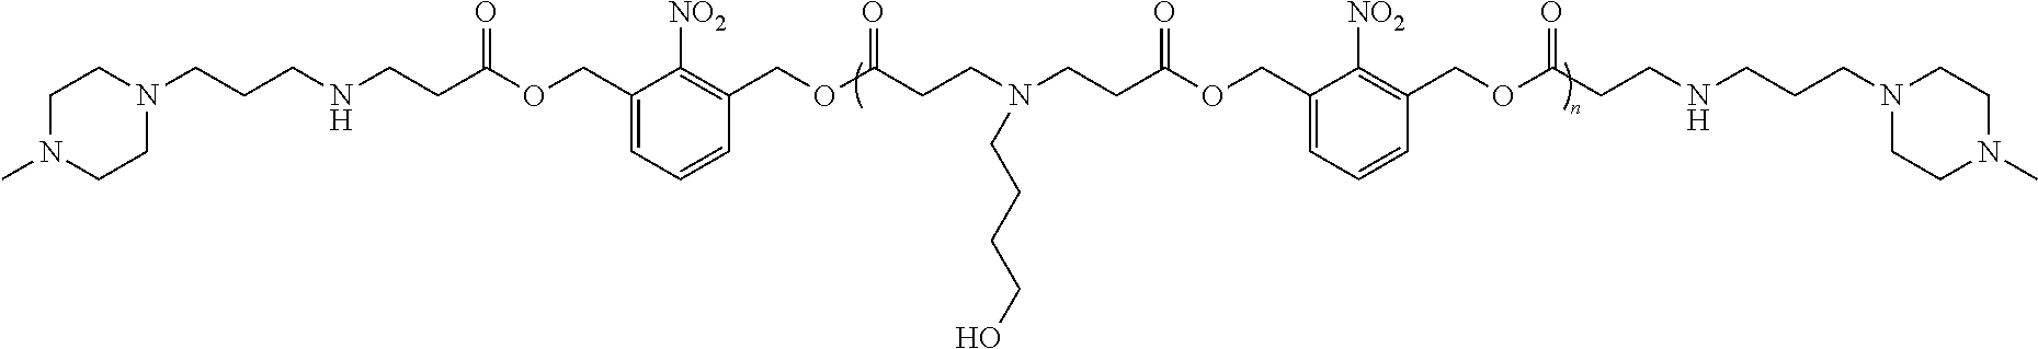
C1N(C)CCN(CCCNCCC(OCC2=CC=CC(COC(CCN(CCC(OCC3=CC=CC(COC(CCNCCCN4CCN(C)CC4)=O)=C3[NO2])=O)CCCCO)=O)=C2[NO2])=O)C1
